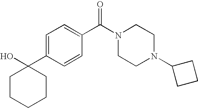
OC1(C2=CC=C(C(N3CCN(C4CCC4)CC3)=O)C=C2)CCCCC1
